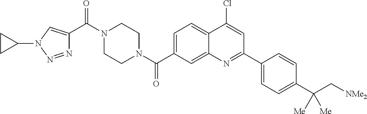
N1(C(C2=CN(C3CC3)N=N2)=O)CCN(C(=O)C2=CC=C3C(=C2)N=C(C2=CC=C(C(C[NMe2])([Me])[Me])C=C2)C=C3Cl)CC1
